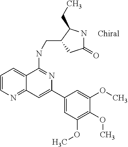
C1(C2=CC3=NC=CC=C3C(NCC3CC(=O)NC3CC)=N2)=CC(OC)=C(OC)C(OC)=C1
